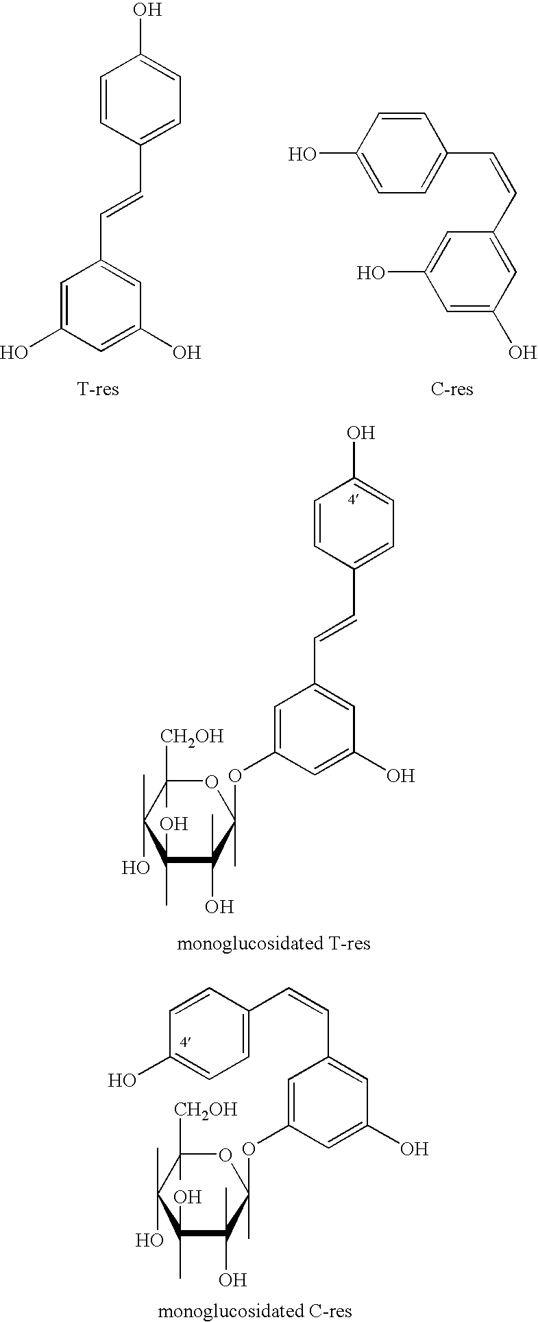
C1=C(O)C=C(O)C=C1C=CC1=CC=C(O)C=C1.C1=C(O)C=C(C=CC2=CC=C(O)C=C2)C=C1O.C1=C(OC2(C)OC([CH2OH])(C)C(C)(O)C(C)(O)C2(C)O)C=C(O)C=C1C=CC1=CC=C(O)C=C1.C1=C(OC2(C)OC([CH2OH])(C)C(C)(O)C(C)(O)C2(C)O)C=C(O)C=C1C=CC1=CC=C(O)C=C1
